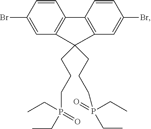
C1=CC(Br)=CC2=C1C1=C(C=C(Br)C=C1)C2(CCCP(CC)(CC)=O)CCCP(=O)(CC)CC
